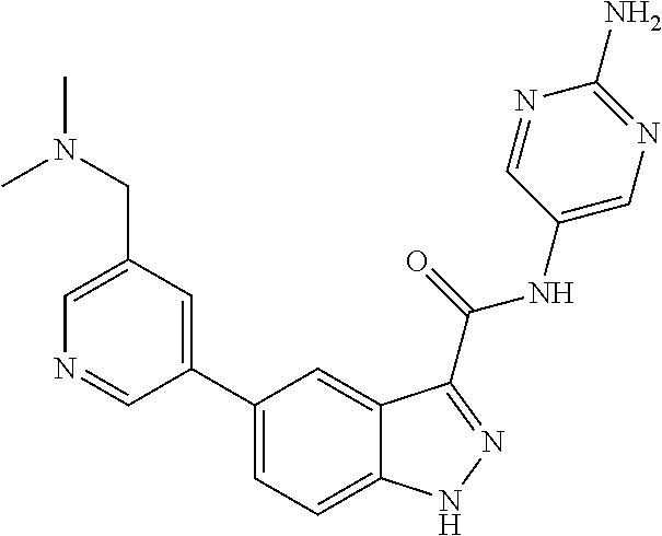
C1(CN(C)C)=CN=CC(C2=CC=C3C(=C2)C(C(NC2=CN=C(N)N=C2)=O)=NN3)=C1
